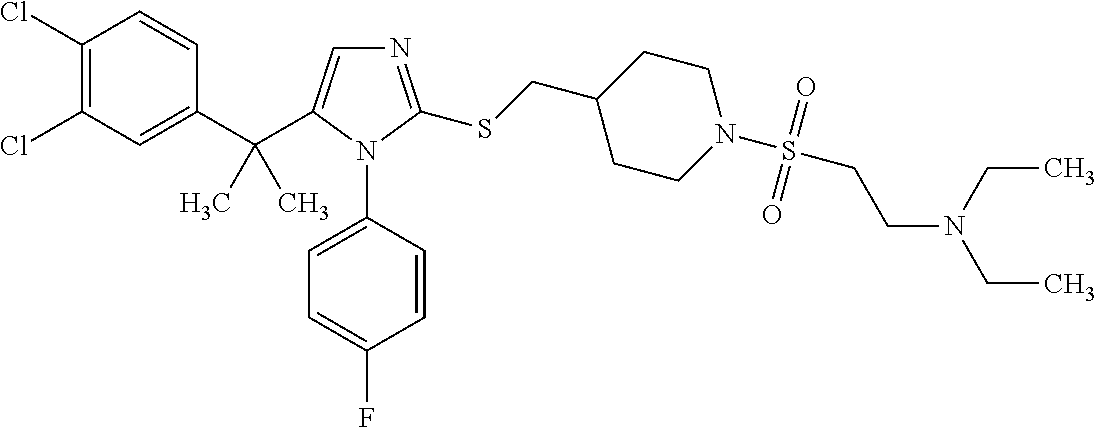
N(CC)(CC)CCS(N1CCC(CSC2=NC=C(C(C3=CC(Cl)=C(Cl)C=C3)(C)C)N2C2=CC=C(F)C=C2)CC1)(=O)=O
